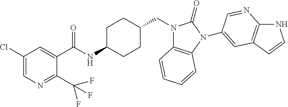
C1(Cl)=CN=C(C(F)(F)F)C(C(NC2CCC(CN3C4=C(N(C5=CC6=C(NC=C6)N=C5)C3=O)C=CC=C4)CC2)=O)=C1
